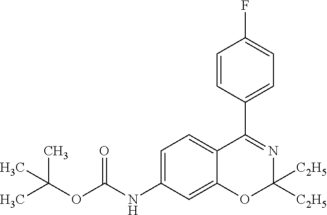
C1=C(NC(OC(C)(C)C)=O)C=C2C(=C1)C(C1=CC=C(F)C=C1)=NC([C2H5])([C2H5])O2
